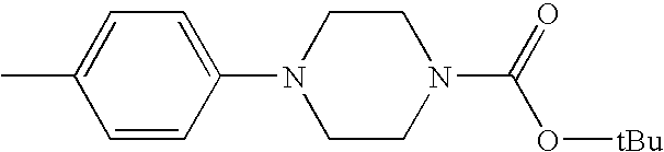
C1=CC(N2CCN(C(=O)O[tBu])CC2)=CC=C1C
